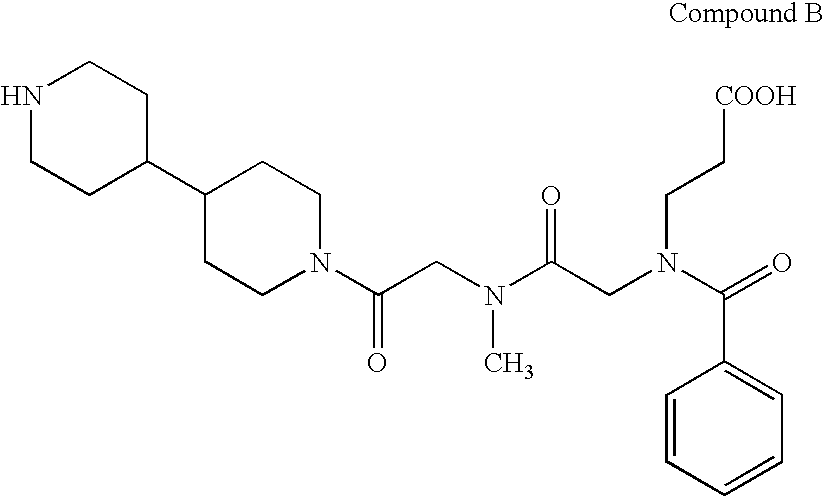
N1(C(CN(C(CN(C(C2=CC=CC=C2)=O)CC[COOH])=O)C)=O)CCC(C2CCNCC2)CC1
